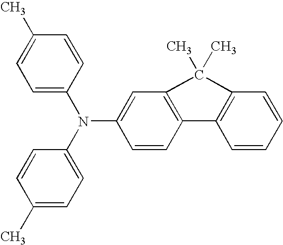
C1=C(N(C2=CC=C(C)C=C2)C2=CC3=C(C=C2)C2=C(C=CC=C2)C3(C)C)C=CC(C)=C1
